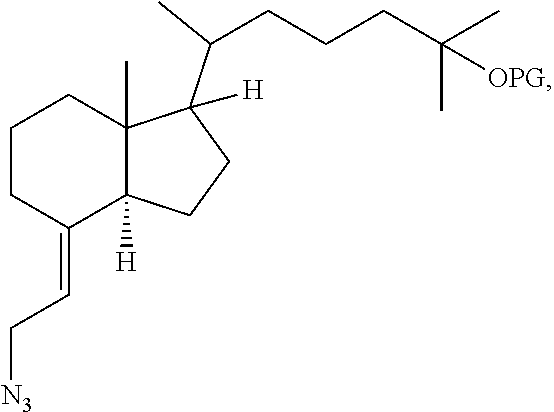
C1CC(=CC[N3])C2([H])C(C)(C1)C(C(CCCC(C)(C)[OPG])C)([H])CC2
